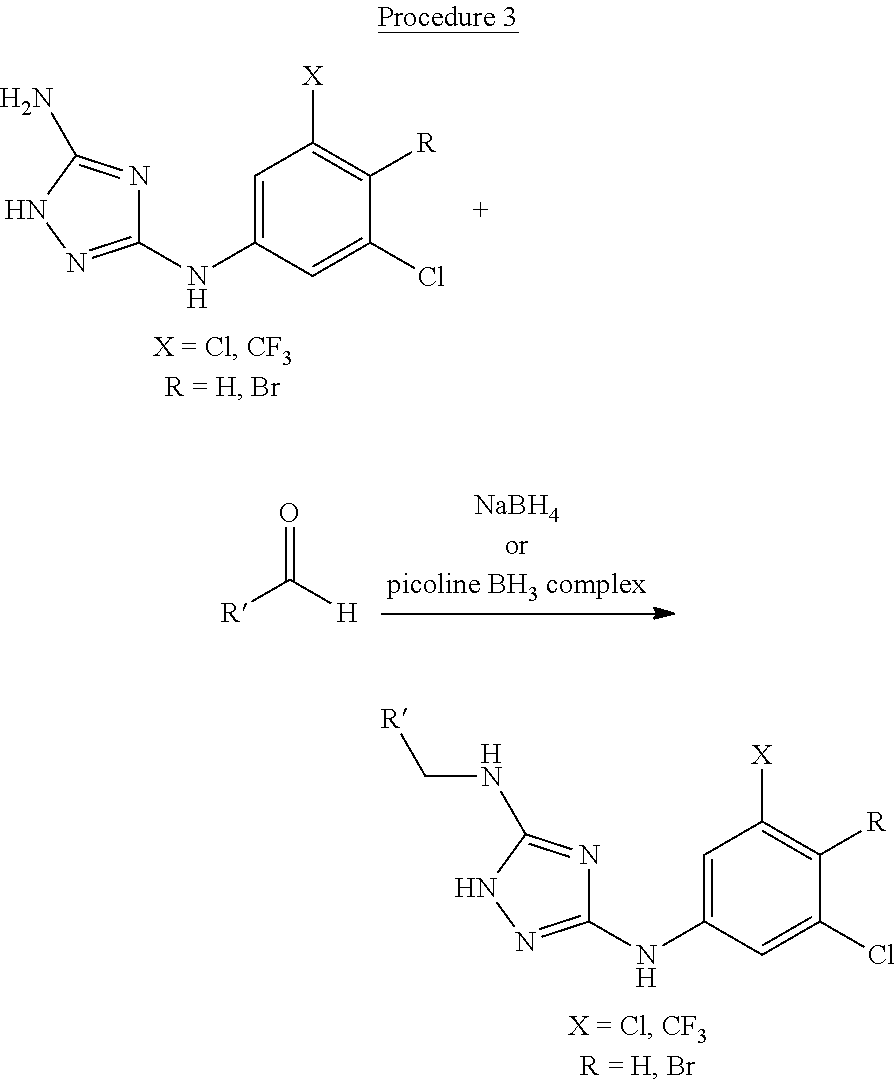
C1=C(NC2=NNC(NC[R])=N2)C=C(Cl)C([R])=C1[X].C1=C(NC2=NNC(N)=N2)C=C(Cl)C([R])=C1[X].[R]C([H])=O
